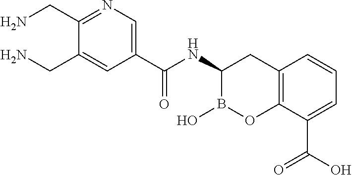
C12=C(C(C(O)=O)=CC=C1)OB(O)C(NC(C1=CN=C(CN)C(CN)=C1)=O)C2
